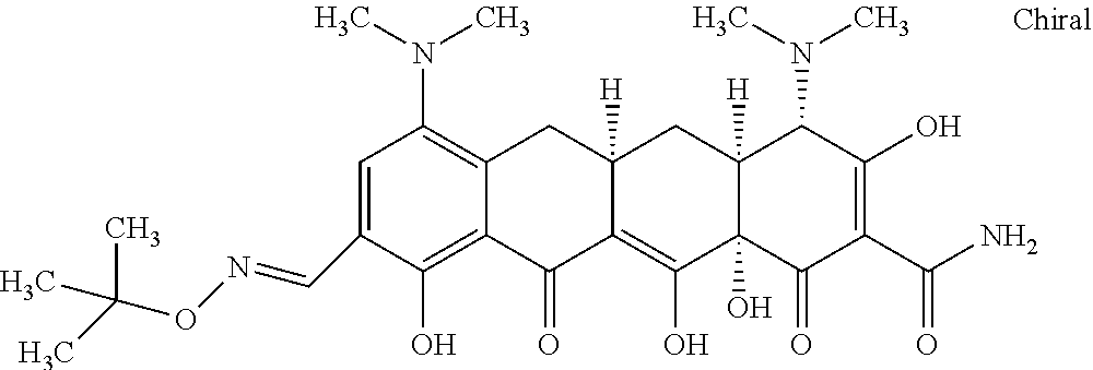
C1=C(C=NOC(C)(C)C)C(O)=C2C(=C1N(C)C)CC1([H])C(=C(O)C3(O)C([H])(C1)C(N(C)C)C(O)=C(C(N)=O)C3=O)C2=O
